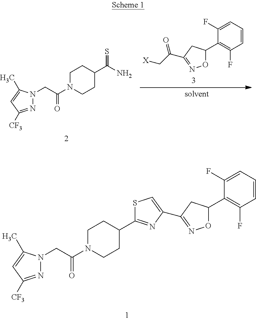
N1=C([CF3])C=C(C)N1CC(N1CCC(C2=NC(C3=NOC(C4=C(F)C=CC=C4F)C3)=CS2)CC1)=O.N1=C([CF3])C=C(C)N1CC(N1CCC(C(N)=S)CC1)=O.C1=CC=C(F)C(C2ON=C(C(C[X])=O)C2)=C1F
